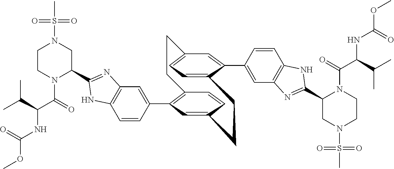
C12=C(C3=CC4=C(C=C3)NC(C3CN(S(C)(=O)=O)CCN3C(C(NC(OC)=O)C(C)C)=O)=N4)C=C(C=C1)CCC1=CC=C(C=C1C1=CC3=C(C=C1)NC(C1CN(S(C)(=O)=O)CCN1C(=O)C(NC(OC)=O)C(C)C)=N3)CC2
